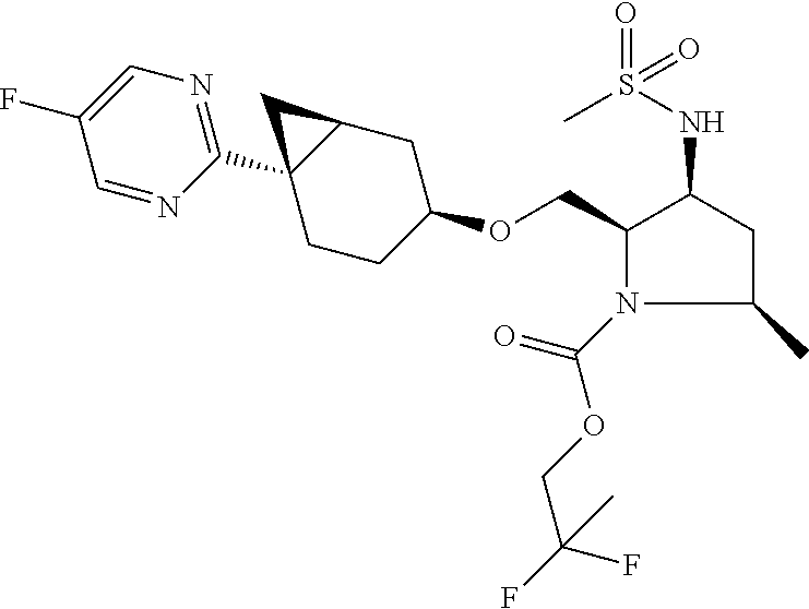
C1(COC2CCC3(C4=NC=C(F)C=N4)C(C2)C3)N(C(=O)OCC(F)(F)C)C(C)CC1NS(=O)(C)=O
